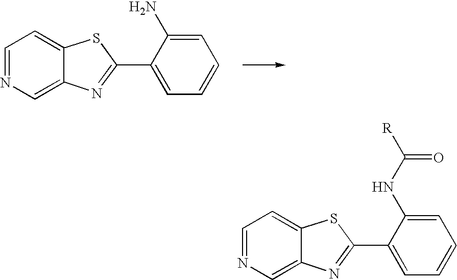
C1=NC=C2C(=C1)SC(C1=CC=CC=C1N)=N2.C1=NC=C2C(=C1)SC(C1=CC=CC=C1NC([R])=O)=N2
